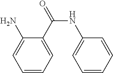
C1=CC=C(C(NC2=CC=CC=C2)=O)C(N)=C1
